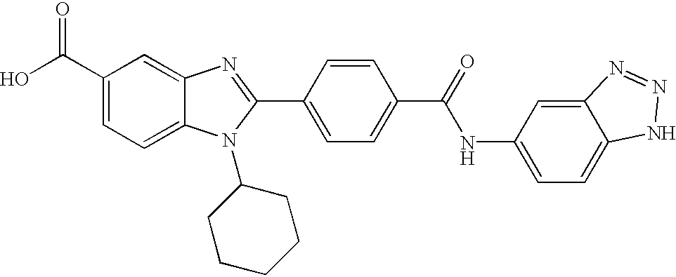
C1(C(O)=O)=CC=C2C(=C1)N=C(C1=CC=C(C(=O)NC3=CC=C4C(=C3)N=NN4)C=C1)N2C1CCCCC1
